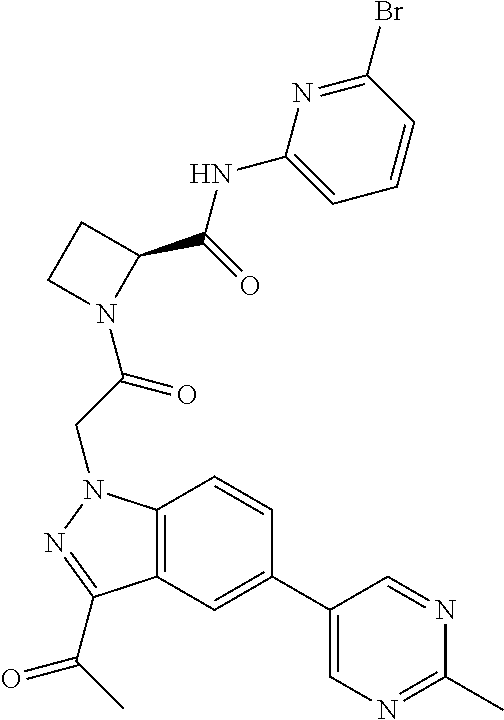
C1(NC(=O)C2N(C(CN3C4=C(C(C(C)=O)=N3)C=C(C3=CN=C(C)N=C3)C=C4)=O)CC2)=CC=CC(Br)=N1
